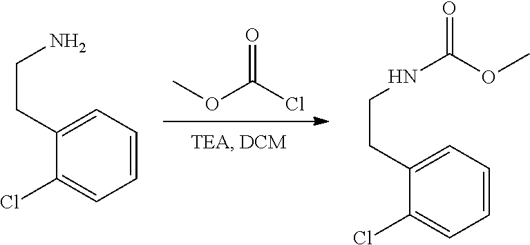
COC(Cl)=O.C1(Cl)=CC=CC=C1CCN.C1(Cl)=CC=CC=C1CCNC(OC)=O
